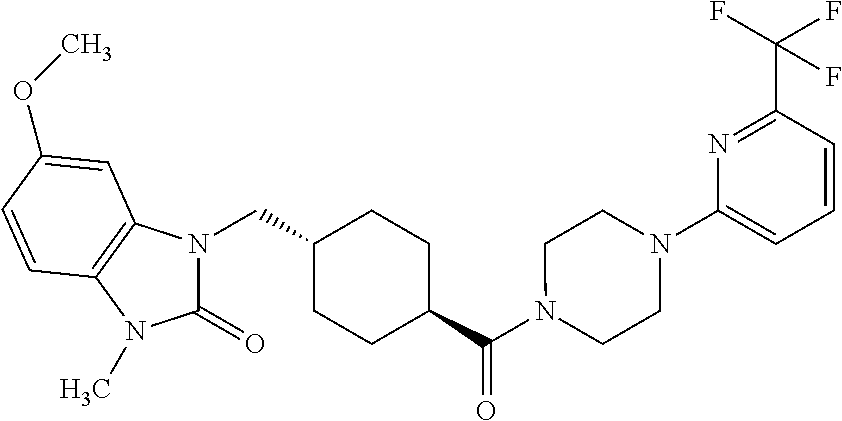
N1(CC2CCC(C(N3CCN(C4=CC=CC(C(F)(F)F)=N4)CC3)=O)CC2)C(=O)N(C)C2=C1C=C(OC)C=C2
